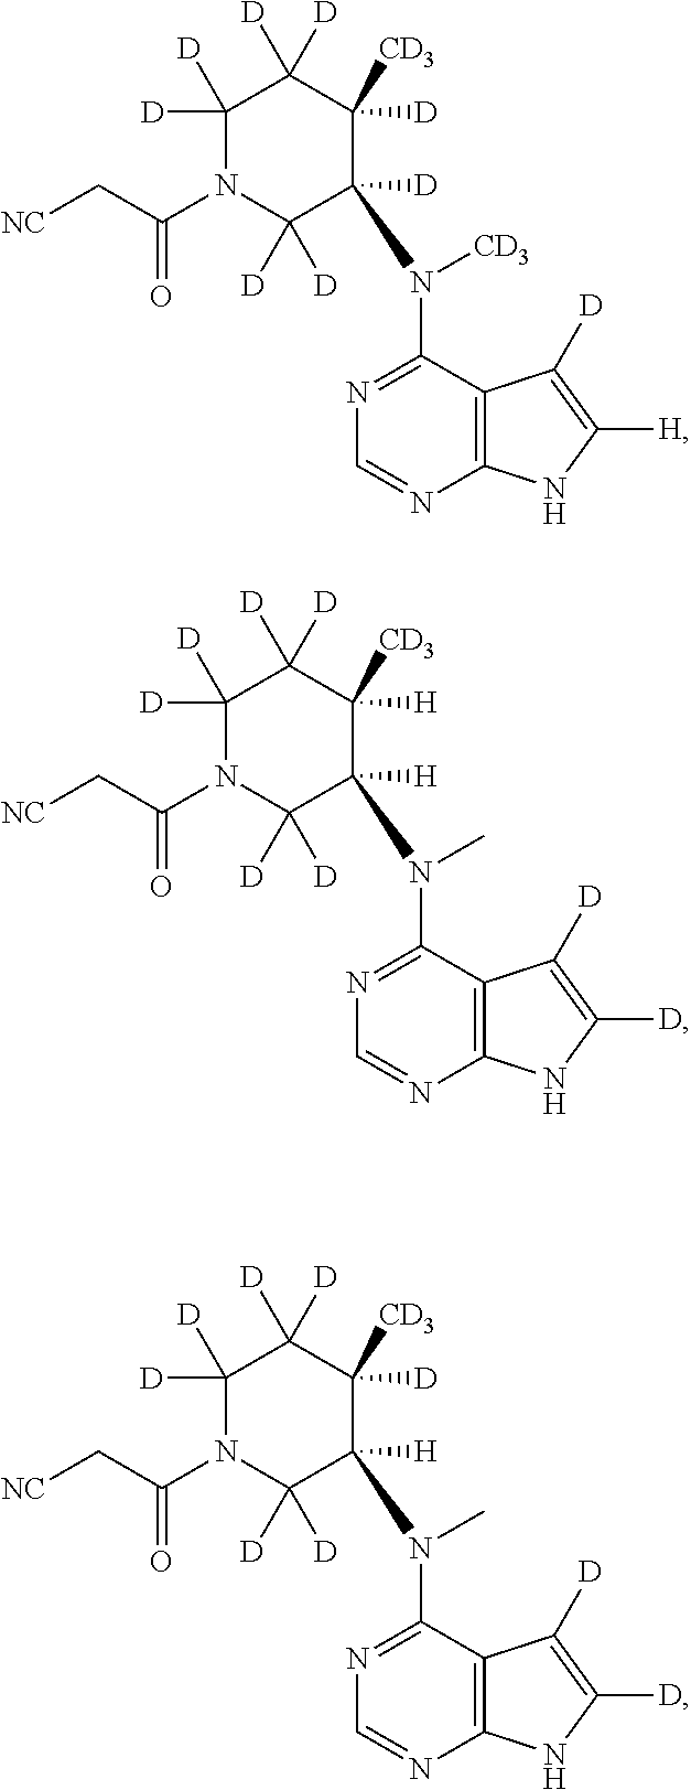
C12=C(C(N([CD3])C3([D])C([D])([D])N(C(C[NC])=O)C([D])([D])C([D])([D])C3([D])[CD3])=NC=N1)C([D])=C([H])N2.C12=C(C(N(C)C3([H])C([D])([D])N(C(C[NC])=O)C([D])([D])C([D])([D])C3([H])[CD3])=NC=N1)C([D])=C([D])N2.C12=C(C(N(C)C3([H])C([D])([D])N(C(C[NC])=O)C([D])([D])C([D])([D])C3([D])[CD3])=NC=N1)C([D])=C([D])N2
